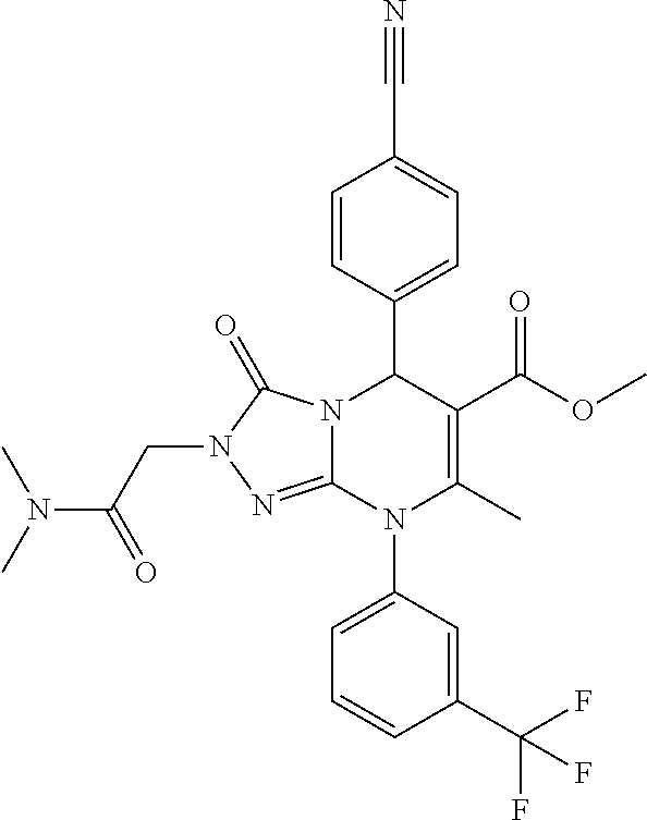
C1=CC(C2N3C(=NN(CC(N(C)C)=O)C3=O)N(C3=CC=CC(C(F)(F)F)=C3)C(C)=C2C(OC)=O)=CC=C1C#N
